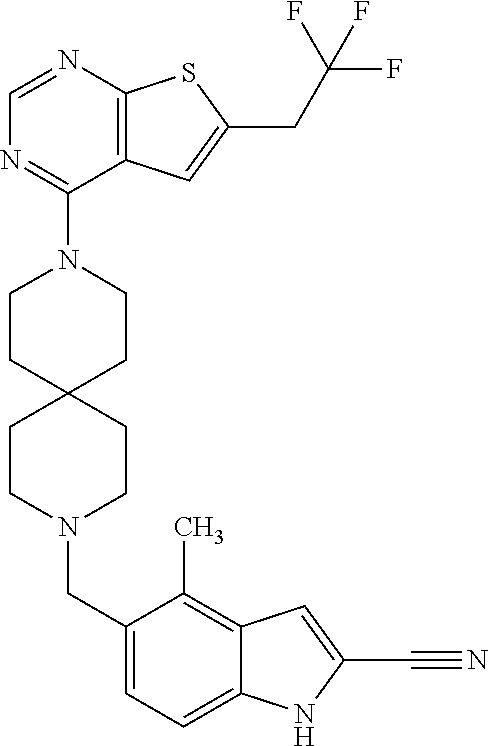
C12=C(C=C(CC(F)(F)F)S1)C(N1CCC3(CC1)CCN(CC1=CC=C4C(=C1C)C=C(C#N)N4)CC3)=NC=N2
